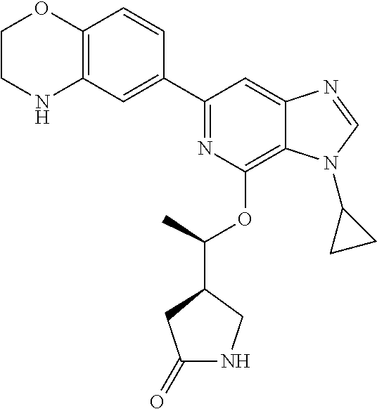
C1(C2=CC3=C(C=C2)OCCN3)=NC(OC(C2CC(=O)NC2)C)=C2C(=C1)N=CN2C1CC1
